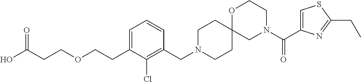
C1=C(CCOCCC(O)=O)C(Cl)=C(CN2CCC3(CC2)CN(C(C2=CSC(CC)=N2)=O)CCO3)C=C1
